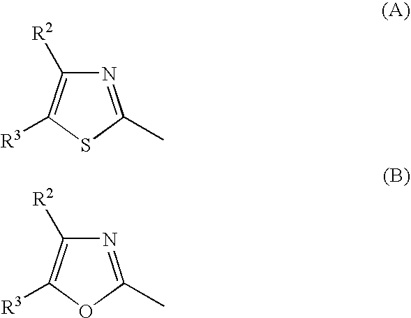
N1=C(C)SC([R3])=C1[R2].N1=C(C)OC([R3])=C1[R2]
